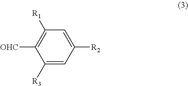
C1([R3])=CC([R2])=CC([R1])=C1[OHC]
